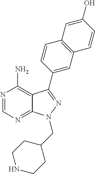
C12=NC=NC(N)=C1C(C1=CC3=C(C=C1)C=C(O)C=C3)=NN2CC1CCNCC1
